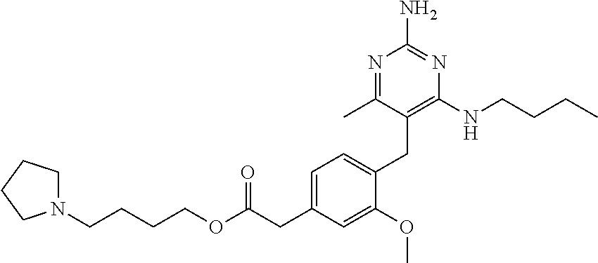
C(COC(CC1=CC=C(CC2=C(NCCCC)N=C(N)N=C2C)C(OC)=C1)=O)CCN1CCCC1
